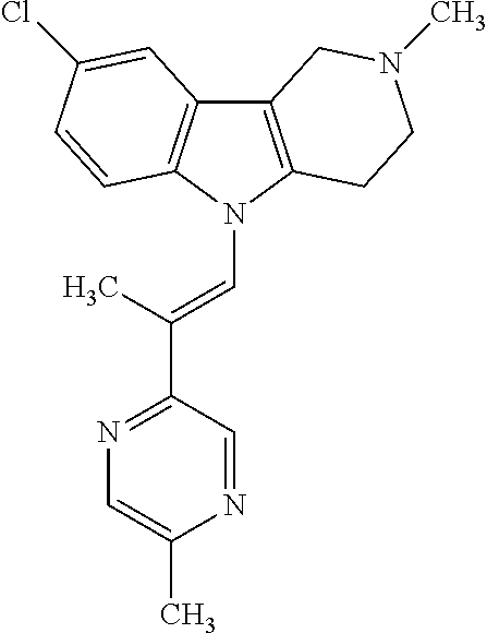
C12=C(N(C=C(C3=NC=C(C)N=C3)C)C3=C1C=C(Cl)C=C3)CCN(C)C2
